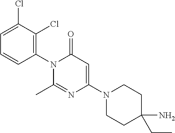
C1=C(Cl)C(Cl)=C(N2C(C)=NC(N3CCC(CC)(N)CC3)=CC2=O)C=C1
